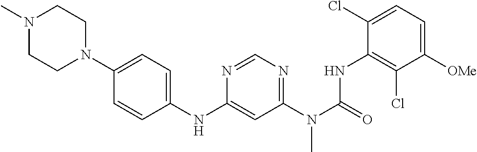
C1(Cl)=CC=C([OMe])C(Cl)=C1NC(N(C1=NC=NC(NC2=CC=C(N3CCN(C)CC3)C=C2)=C1)C)=O
